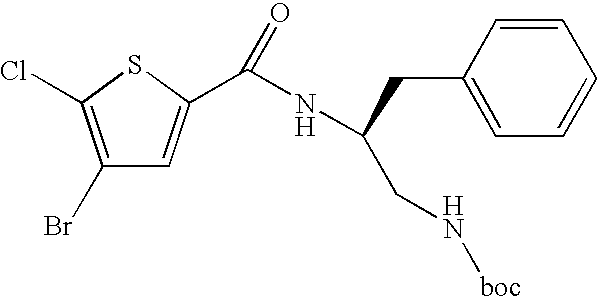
C1(Br)=C(Cl)SC(C(NC(CN[boc])CC2=CC=CC=C2)=O)=C1
